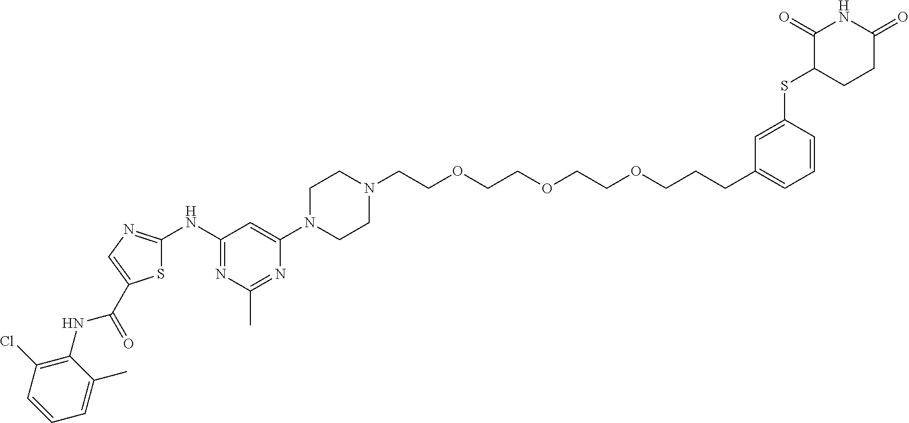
C(COCCOCCOCCCC1=CC=CC(SC2CCC(=O)NC2=O)=C1)N1CCN(C2=CC(NC3=NC=C(C(NC4=C(Cl)C=CC=C4C)=O)S3)=NC(C)=N2)CC1
